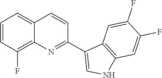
C1=CC(F)=C2C(=C1)C=CC(C1=CNC3=C1C=C(F)C(F)=C3)=N2
